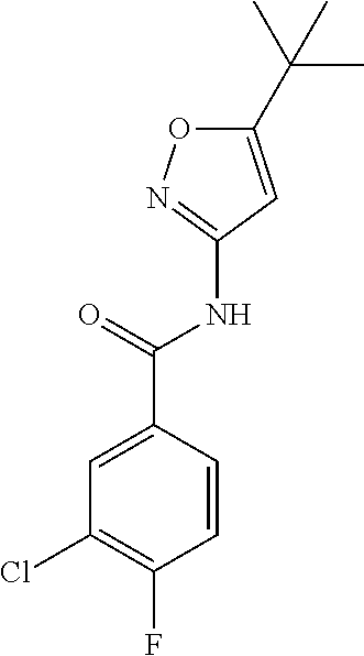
C1(C(NC2=NOC(C(C)(C)C)=C2)=O)=CC(Cl)=C(F)C=C1
